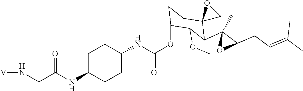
C1(NC(OC2CCC3(C(C4(C)OC4CC=C(C)C)C2OC)CO3)=O)CCC(NC(CN[V])=O)CC1
